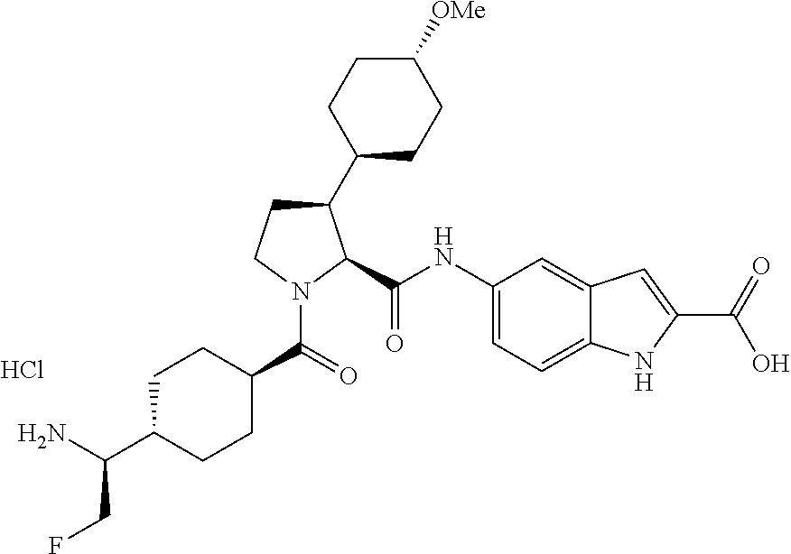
Cl.C1(C2CCC([OMe])CC2)CCN(C(=O)C2CCC(C(N)CF)CC2)C1C(NC1=CC=C2C(=C1)C=C(C(O)=O)N2)=O
